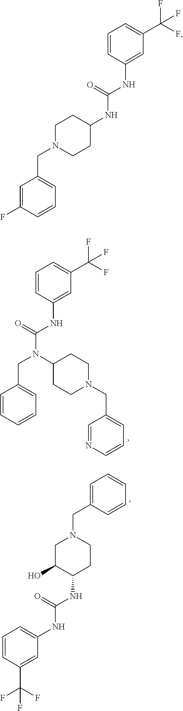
N(C(=O)NC1=CC(C(F)(F)F)=CC=C1)(CC1=CC=CC=C1)C1CCN(CC2=CC=CN=C2)CC1.C1C(O)C(NC(=O)NC2=CC=CC(C(F)(F)F)=C2)CCN1CC1=CC=CC=C1.N(C(=O)NC1=CC(C(F)(F)F)=CC=C1)C1CCN(CC2=CC=CC(F)=C2)CC1
